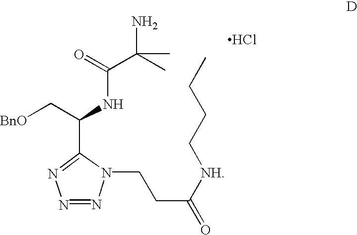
[BnO]CC(NC(C(N)(C)C)=O)C1=NN=NN1CCC([NH]CCCC)=O.Cl
